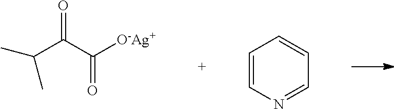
O=C(C([O-Ag+])=O)C(C)C.C1=CN=CC=C1
